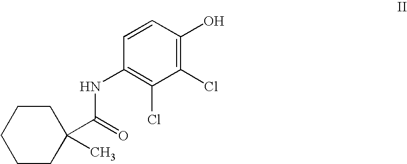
C1CC(C(NC2=C(Cl)C(Cl)=C(O)C=C2)=O)(C)CCC1
